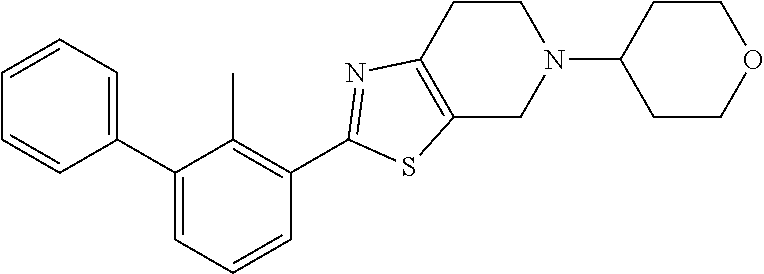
C1(C2=CC=CC(C3=NC4=C(S3)CN(C3CCOCC3)CC4)=C2C)=CC=CC=C1
